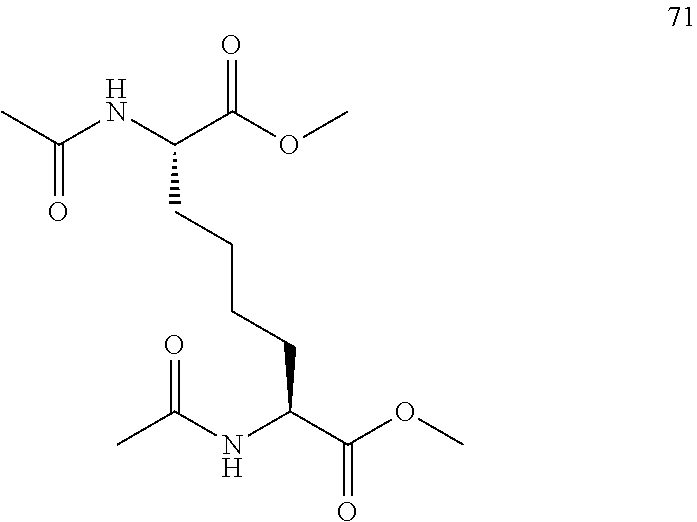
CC(NC(C(OC)=O)CCCCC(NC(C)=O)C(OC)=O)=O
